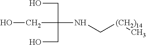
C(C(CO)(CO)NC[(CH2)14]C)O
